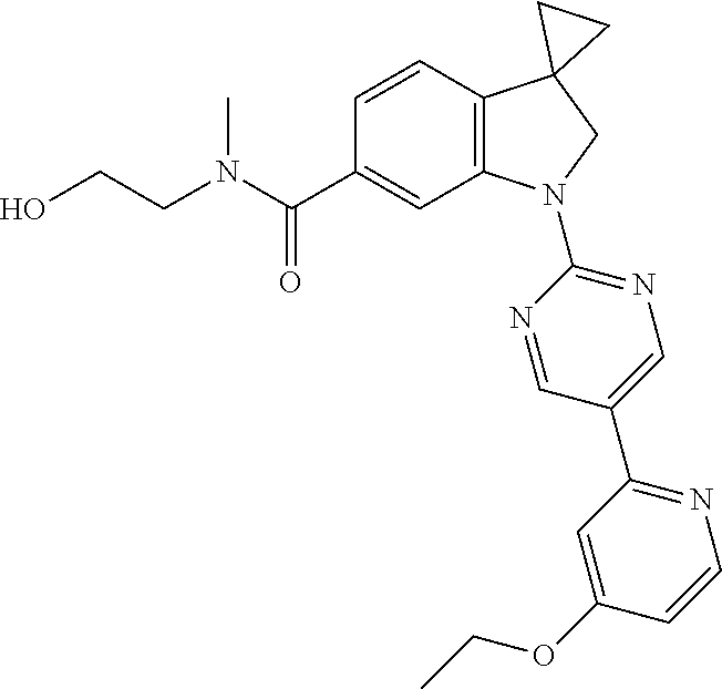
N(C(C1=CC2=C(C=C1)C1(CN2C2=NC=C(C3=NC=CC(OCC)=C3)C=N2)CC1)=O)(C)CCO
